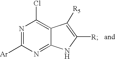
C12=NC([Ar])=NC(Cl)=C1C([R5])=C([R])N2
